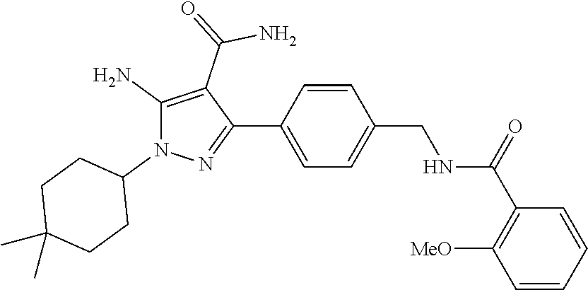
C1=CC(C2=NN(C3CCC(C)(C)CC3)C(N)=C2C(N)=O)=CC=C1CNC(=O)C1=C([MeO])C=CC=C1
